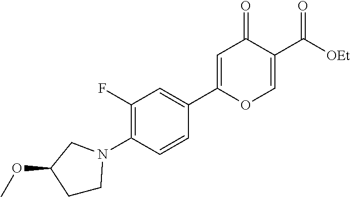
C1(F)=C(N2CCC(OC)C2)C=CC(C2=CC(=O)C(C([OEt])=O)=CO2)=C1
